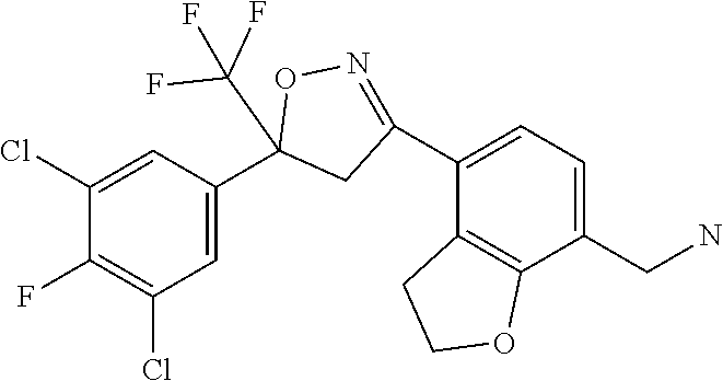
C1(Cl)=CC(C2(C(F)(F)F)CC(C3=CC=C(CN)C4=C3CCO4)=NO2)=CC(Cl)=C1F
